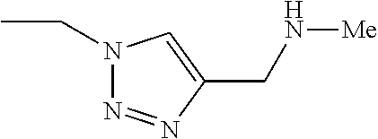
CCN1N=NC(CN[Me])=C1
